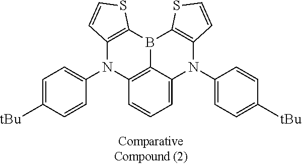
C12=C(B3C4=C(N1C1=CC=C([tBu])C=C1)C=CC=C4N(C1=CC=C([tBu])C=C1)C1=C3SC=C1)SC=C2
